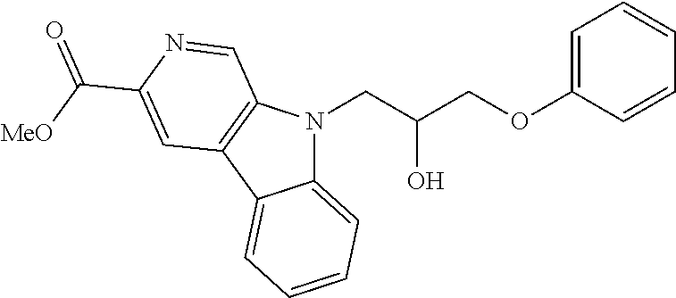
C12=CC=CC=C1C1=C(N2CC(COC2=CC=CC=C2)O)C=NC(C([MeO])=O)=C1
